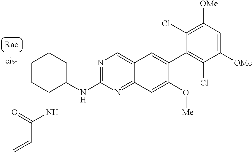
N(C1C(NC(C=C)=O)CCCC1)C1=NC=C2C(=N1)C=C(O[Me])C(C1=C(Cl)C([OMe])=CC([OMe])=C1Cl)=C2
